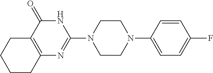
C12=C(CCCC1)N=C(N1CCN(C3=CC=C(F)C=C3)CC1)NC2=O
